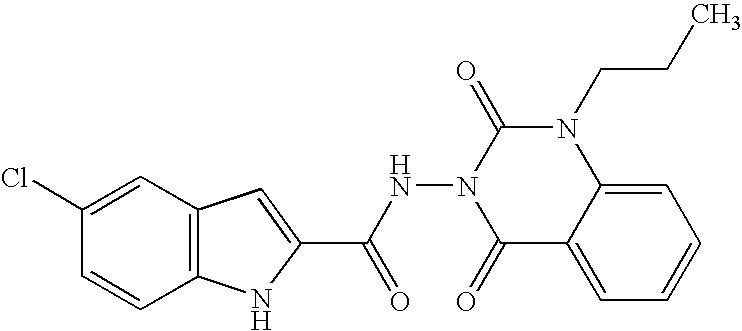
C12=C(C=C(Cl)C=C1)C=C(C(NN1C(=O)C3=CC=CC=C3N(CCC)C1=O)=O)N2
